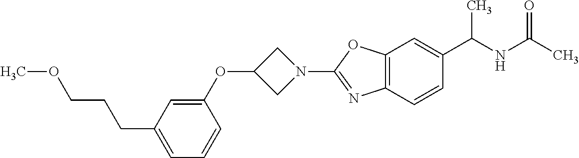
C(C1=CC=CC(OC2CN(C3=NC4=C(O3)C=C(C(NC(C)=O)C)C=C4)C2)=C1)CCOC
